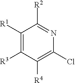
C1([R1])=C([R3])C([R4])=C(Cl)N=C1[R2]
